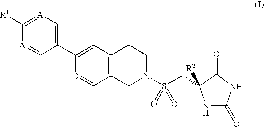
[A1]1=C([R1])[A]=CC(C2=CC3=C(C=B2)CN(S(CC2([R2])NC(=O)NC2=O)(=O)=O)CC3)=C1
